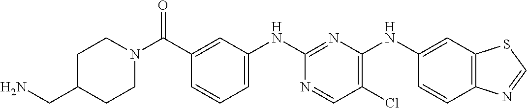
C12=C(N=CS1)C=CC(NC1=C(Cl)C=NC(NC3=CC=CC(C(N4CCC(CN)CC4)=O)=C3)=N1)=C2
